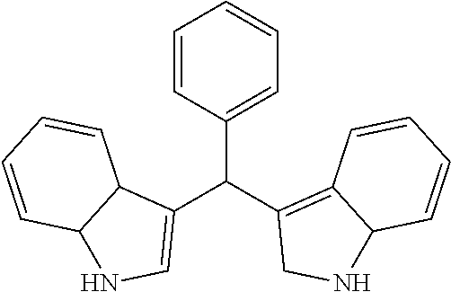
C1=CC=C(C(C2=C3C(NC2)C=CC=C3)C2=CNC3C2C=CC=C3)C=C1
